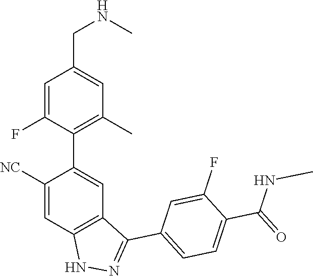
C1([NC])=CC2=C(C=C1C1=C(C)C=C(CNC)C=C1F)C(C1=CC=C(C(NC)=O)C(F)=C1)=NN2
